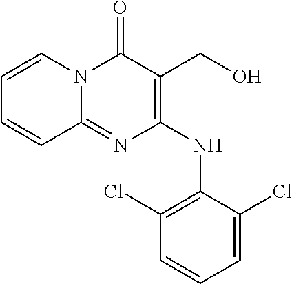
C1(NC2=C(Cl)C=CC=C2Cl)=C(CO)C(=O)N2C(=N1)C=CC=C2
